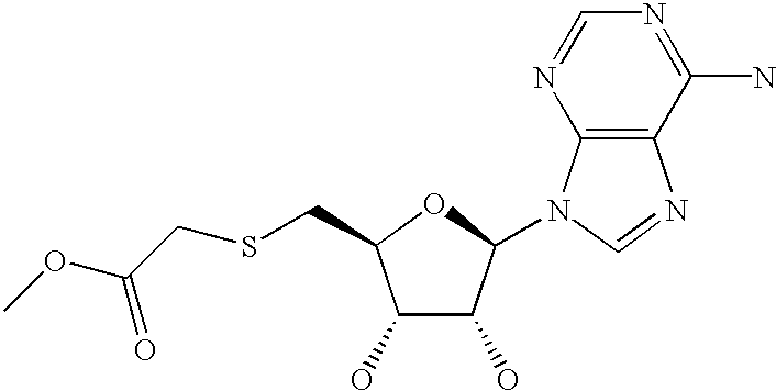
C1(O)C(O)C(N2C3=C(N=C2)C(N)=NC=N3)OC1CSCC(OC)=O
